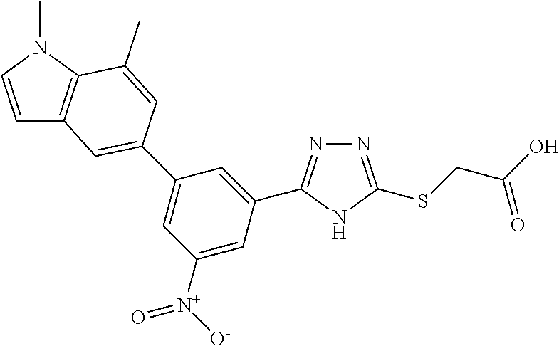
N1=C(SCC(O)=O)NC(C2=CC(C3=CC4=C(N(C)C=C4)C(C)=C3)=CC([N+]([O-])=O)=C2)=N1
